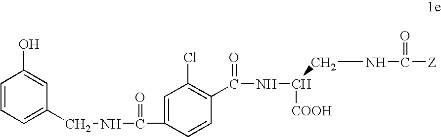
C1=CC=C(CNC(C2=CC(Cl)=C(C(NC([COOH])CNC(=O)[Z])=O)C=C2)=O)C=C1O
